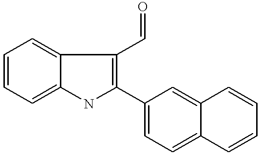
C1=CC=C2C(=C1)C(C=O)=C(C1=CC=C3C(=C1)C=CC=C3)N2
